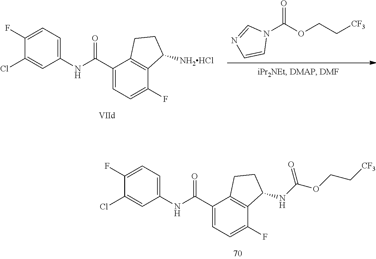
C1(Cl)=CC(NC(C2=CC=C(F)C3=C2CCC3NC(OCC[CF3])=O)=O)=CC=C1F.C1(Cl)=CC(NC(C2=CC=C(F)C3=C2CCC3[NH2HCl])=O)=CC=C1F.N1(C(OCC[CF3])=O)C=NC=C1
